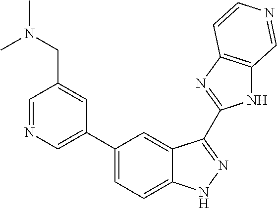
C1(C2=CN=CC(CN(C)C)=C2)=CC=C2C(=C1)C(C1=NC3=C(N1)C=NC=C3)=NN2
